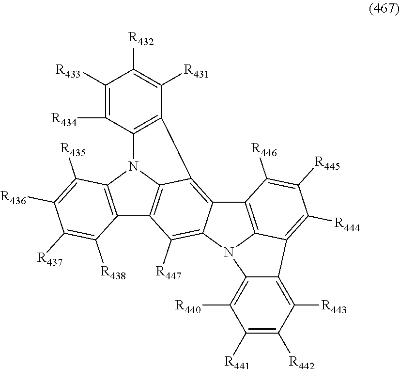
C12=C(N3C4=C1C([R447])=C1C(=C4C4=C3C([R434])=C([R433])C([R432])=C4[R431])C3=C4N1C1=C([R440])C([R441])=C([R442])C([R443])=C1C4=C([R444])C([R445])=C3[R446])C([R435])=C([R436])C([R437])=C2[R438]
